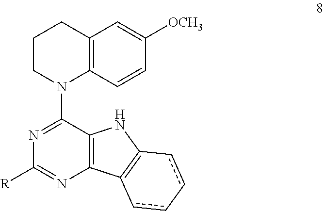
N1=C(N2C3=C(CCC2)C=C([OCH3])C=C3)C2=C(N=C1[R])C1=C(N2)cc-cc1
